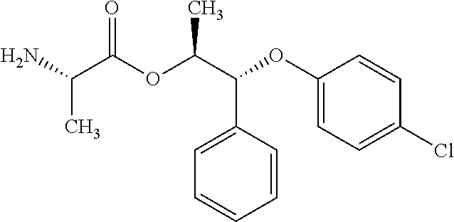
CC(C(=O)OC(C(C1=CC=CC=C1)OC1=CC=C(Cl)C=C1)C)N
